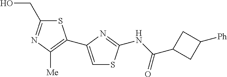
S1C(CO)=NC([Me])=C1C1=CSC(NC(C2CC([Ph])C2)=O)=N1
